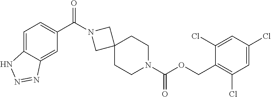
O(C(N1CCC2(CC1)CN(C(C1=CC=C3C(=C1)N=NN3)=O)C2)=O)CC1=C(Cl)C=C(Cl)C=C1Cl
